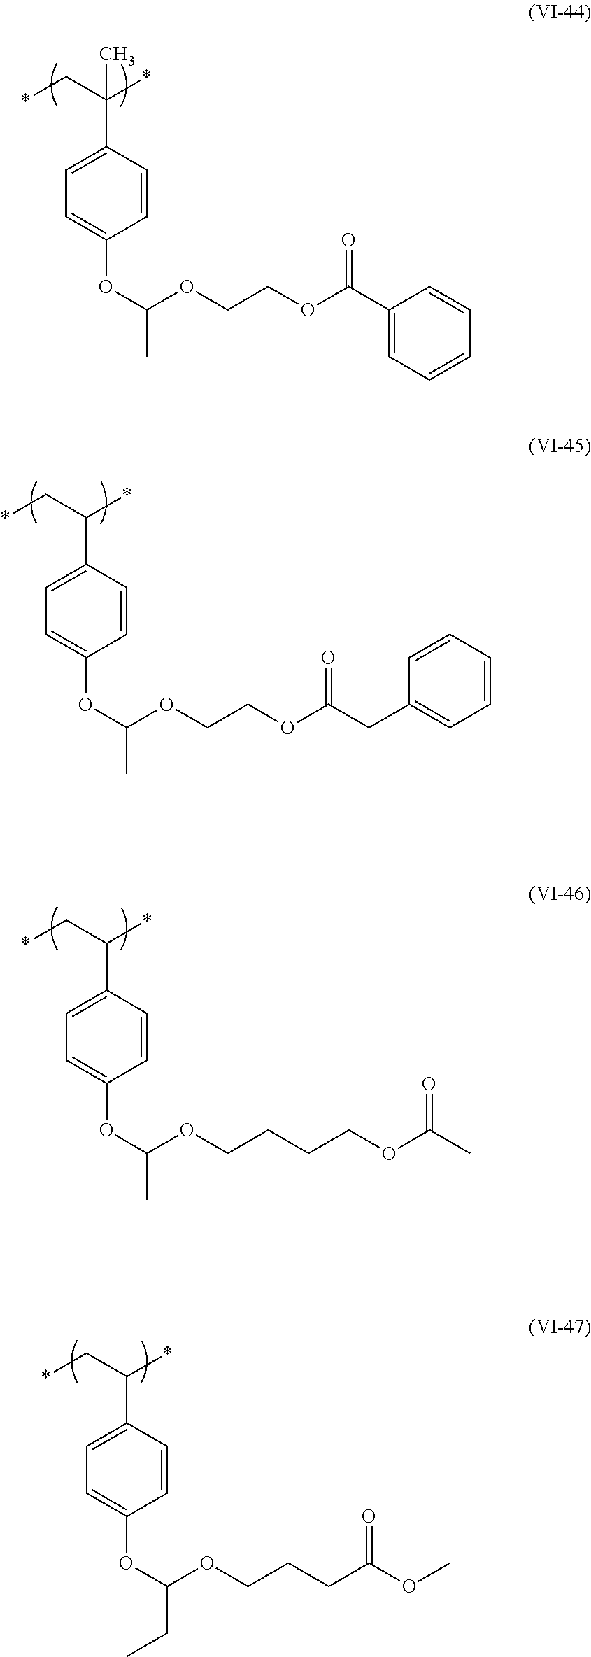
*CC(*)(C1=CC=C(OC(OCCOC(C2=CC=CC=C2)=O)C)C=C1)C.*CC(*)C1=CC=C(OC(OCCOC(CC2=CC=CC=C2)=O)C)C=C1.*CC(*)C1=CC=C(OC(OCCCCOC(=O)C)C)C=C1.*CC(*)C1=CC=C(OC(OCCCC(OC)=O)CC)C=C1
